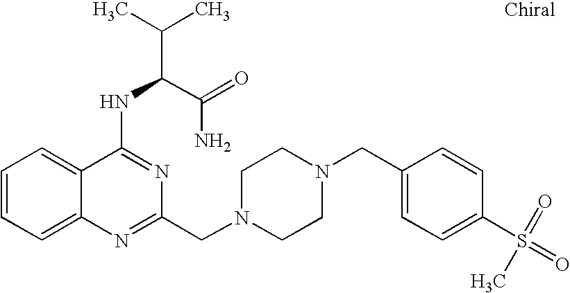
C1=CC=C2C(=C1)C(NC(C(C)C)C(=O)N)=NC(CN1CCN(CC3=CC=C(S(=O)(C)=O)C=C3)CC1)=N2
